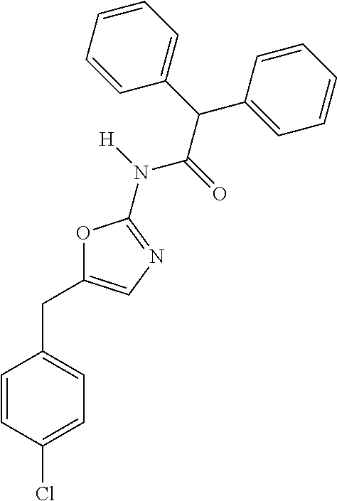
O1C(CC2=CC=C(Cl)C=C2)=CN=C1N([H])C(=O)C(C1=CC=CC=C1)C1=CC=CC=C1
